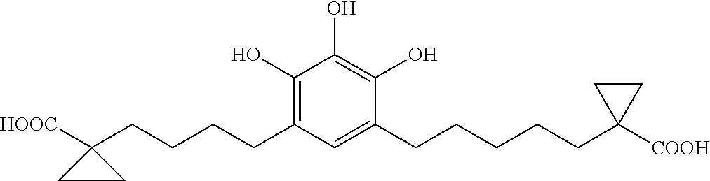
C(CCCC1([HOOC])CC1)C1=C(O)C(O)=C(O)C(CCCCCC2([COOH])CC2)=C1
